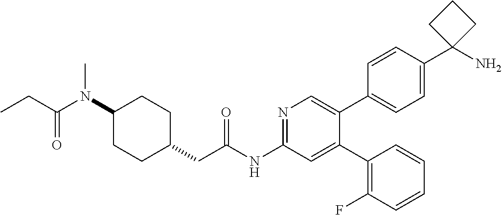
C1(N(C(=O)CC)C)CCC(CC(NC2=NC=C(C3=CC=C(C4(N)CCC4)C=C3)C(C3=C(F)C=CC=C3)=C2)=O)CC1
